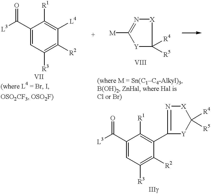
C1(C([L3])=O)=CC([R3])=C([R2])C([L4])=C1[R1].[Y]1C([R4])([R5])[X]N=C1[M].C1(C([L3])=O)=CC([R3])=C([R2])C(C2=N[X]C([R4])([R5])[Y]2)=C1[R1]
